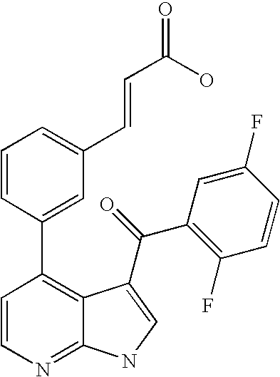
C1=CN=C2C(=C1C1=CC(C=CC(O)=O)=CC=C1)C(C(C1=C(F)C=CC(F)=C1)=O)=CN2
